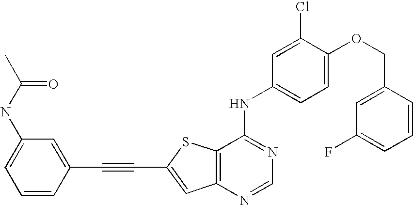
C12=C(N=CN=C1NC1=CC=C(OCC3=CC(F)=CC=C3)C(Cl)=C1)C=C(C#CC1=CC(NC(C)=O)=CC=C1)S2
